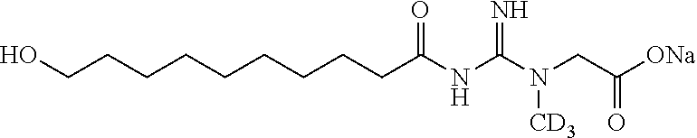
OCCCCCCCCCC(NC(N(CC([ONa])=O)[CD3])=N)=O
